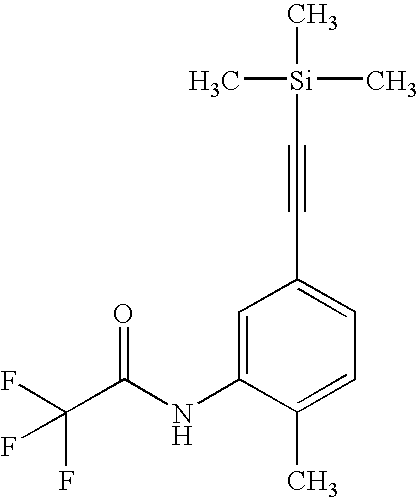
C1=C(NC(C(F)(F)F)=O)C(C)=CC=C1C#C[Si](C)(C)C
